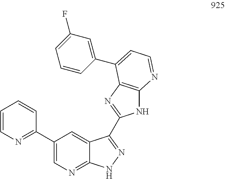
C1=CN=C(C2=CN=C3C(=C2)C(C2=NC4=C(N2)N=CC=C4C2=CC(F)=CC=C2)=NN3)C=C1
